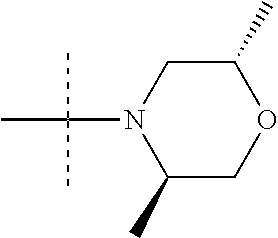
C1(C)CN(C(C)(C)C)C(C)CO1
